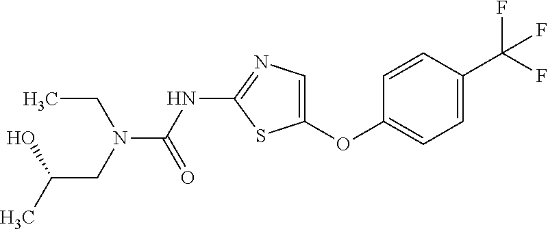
O(C1=CN=C(NC(=O)N(CC)CC(O)C)S1)C1=CC=C(C(F)(F)F)C=C1
